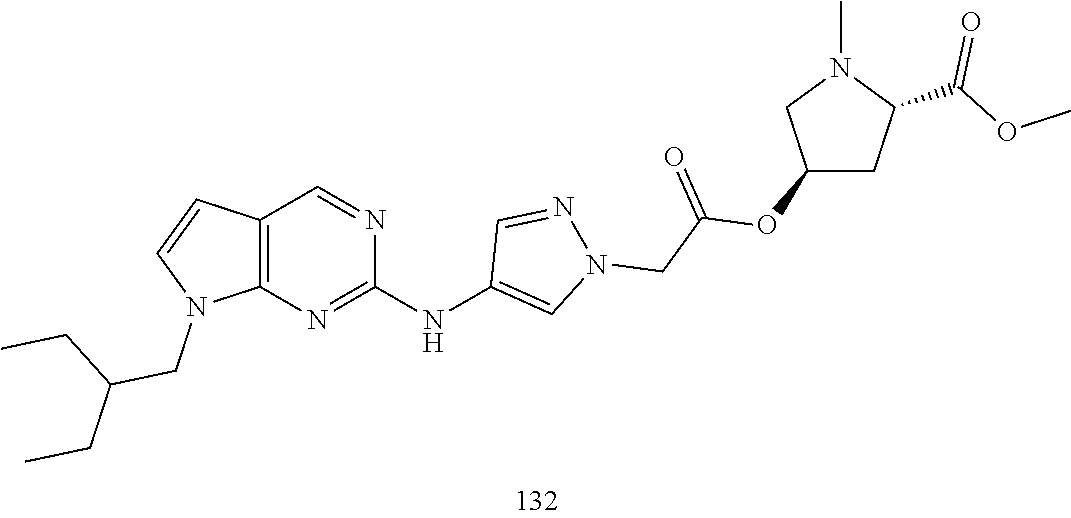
N1=CC(NC2=NC3=C(C=CN3CC(CC)CC)C=N2)=CN1CC(OC1CC(C(OC)=O)N(C)C1)=O
